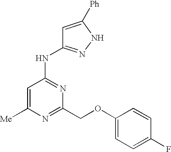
C1=C([Me])N=C(COC2=CC=C(F)C=C2)N=C1NC1=NNC([Ph])=C1
